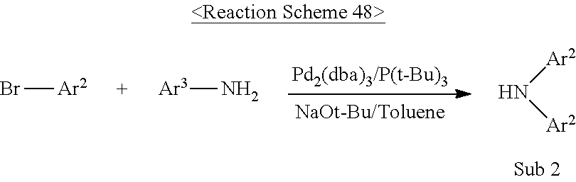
Br[Ar2].[Ar3]N.[Ar2]N[Ar2]
